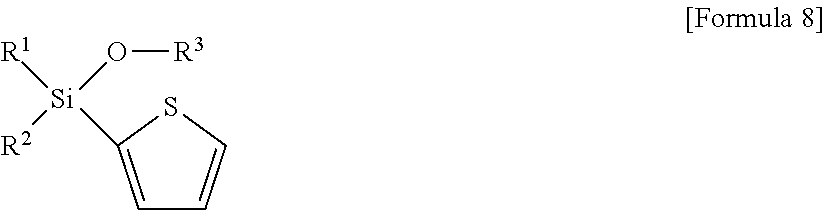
[R2][Si](O[R3])([R1])C1=CC=CS1
